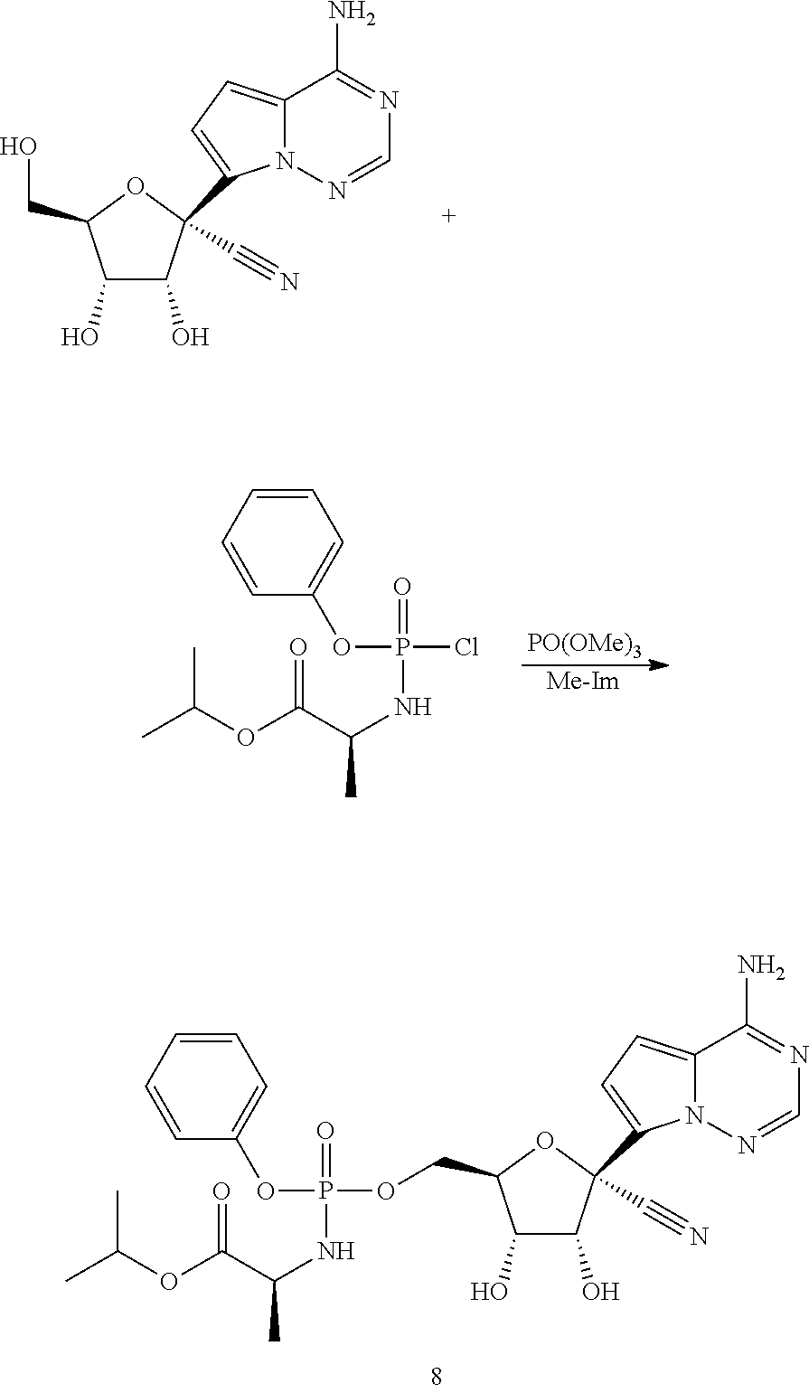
C1(O)C(O)C(C#N)(C2=CC=C3N2N=CN=C3N)OC1COP(OC1=CC=CC=C1)(=O)NC(C(OC(C)C)=O)C.C1(O)C(O)C(C#N)(C2=CC=C3N2N=CN=C3N)OC1CO.[Me-Im].[PO(OMe)3].C1=CC=CC(OP(Cl)(=O)NC(C(OC(C)C)=O)C)=C1
